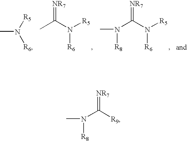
CC(N([R5])[R6])=[NR7].CN(C(N([R6])[R5])=[NR7])[R8].CN([R5])[R6].CN(C([R9])=[NR7])[R8]
